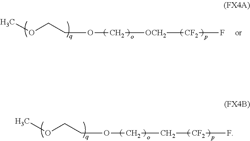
C(OC[OCH2][CF2]F)COC.C(OCC[CF2]F)COC
